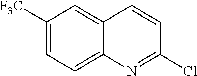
C1([F3C])=CC=C2C(=C1)C=CC(Cl)=N2
